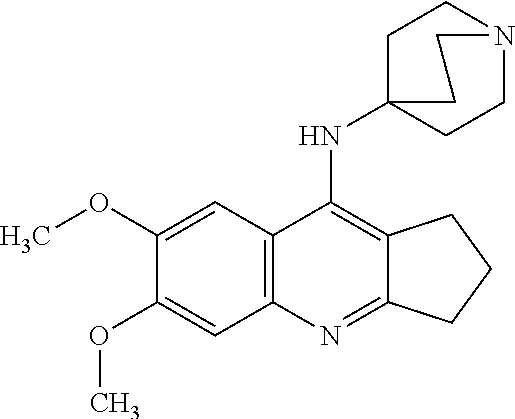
C12=NC3=C(C(NC45CCN(CC4)CC5)=C1CCC2)C=C(OC)C(OC)=C3
